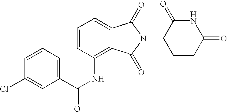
N1C(=O)CCC(N2C(=O)C3=CC=CC(NC(C4=CC=CC(Cl)=C4)=O)=C3C2=O)C1=O
